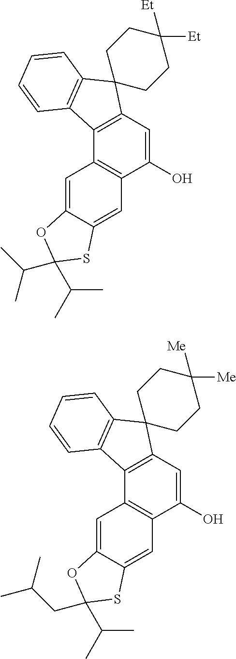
C1=C2C(=CC3=C1C1=C(C=C3O)C3(C4=C1C=CC=C4)CCC([Et])([Et])CC3)SC(C(C)C)(C(C)C)O2.C1=C2C(=CC3=C1C1=C(C=C3O)C3(C4=C1C=CC=C4)CCC([Me])([Me])CC3)SC(C(C)C)(CC(C)C)O2
